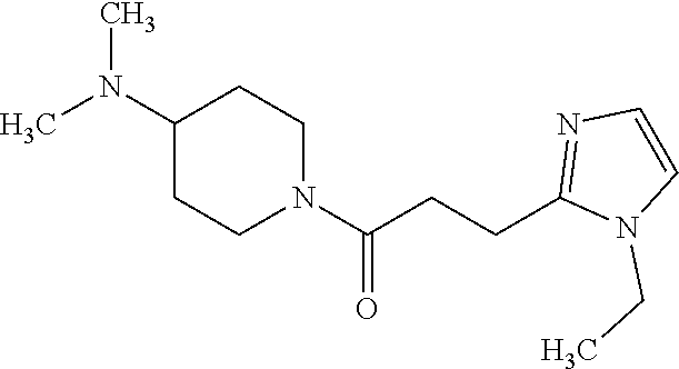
C1(N(C)C)CCN(C(CCC2=NC=CN2CC)=O)CC1
